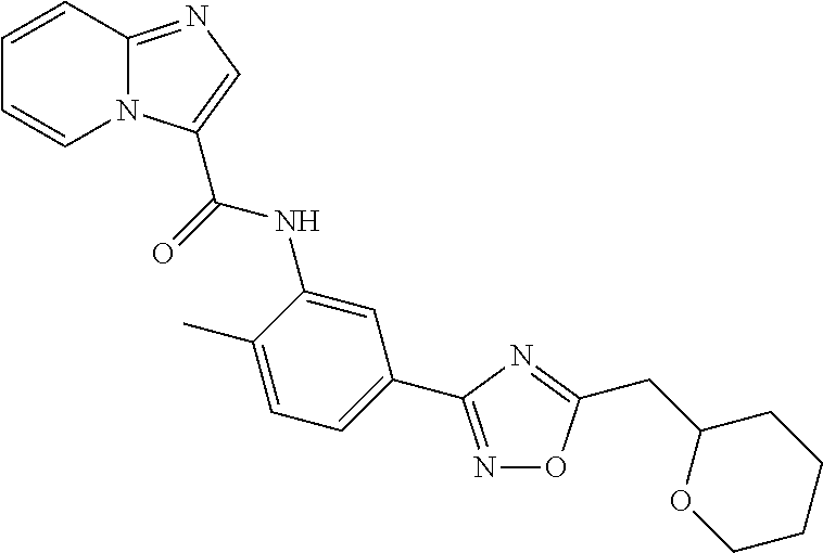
N1=C(C2=CC=C(C)C(NC(=O)C3=CN=C4N3C=CC=C4)=C2)N=C(CC2OCCCC2)O1
